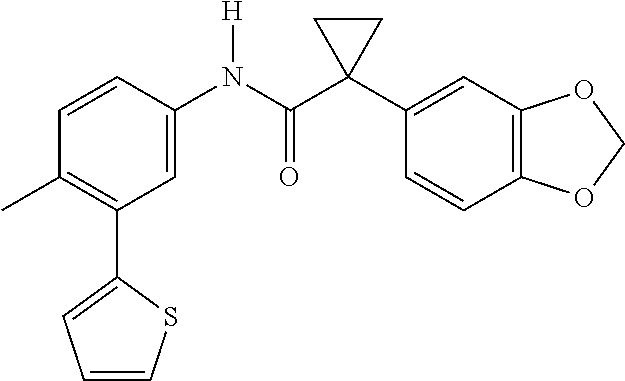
C1(C)=C(C2=CC=CS2)C=C(N(C(C2(C3=CC4=C(C=C3)OCO4)CC2)=O)[H])C=C1
